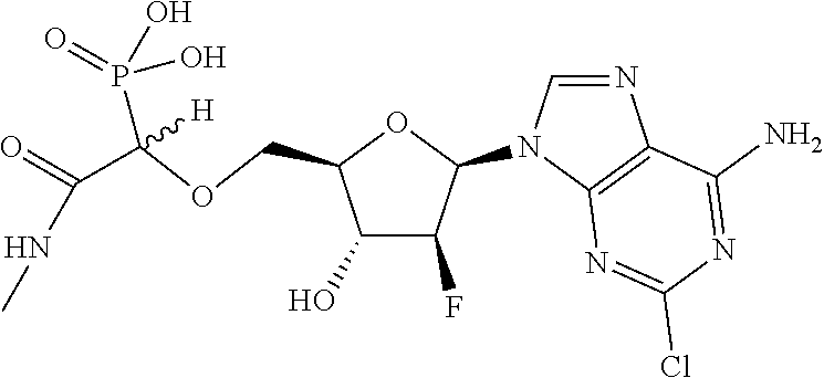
C1(O)C(F)C(N2C=NC3=C2N=C(Cl)N=C3N)OC1COC(P(=O)(O)O)([H])C(=O)NC
